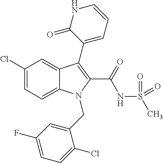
C1(Cl)=CC=C2C(=C1)C(C1=CC=CNC1=O)=C(C(NS(C)(=O)=O)=O)N2CC1=CC(F)=CC=C1Cl
